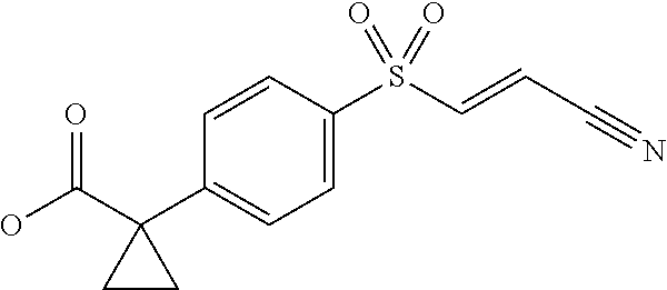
C1=C(S(C=CC#N)(=O)=O)C=CC(C2(C(O)=O)CC2)=C1
